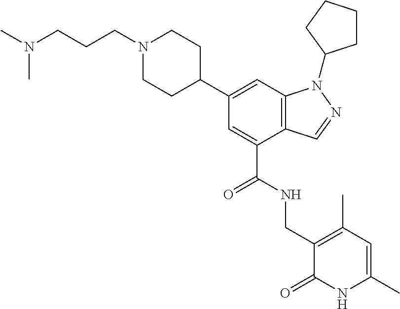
C1(C2=CC3=C(C(C(NCC4=C(C)C=C(C)NC4=O)=O)=C2)C=NN3C2CCCC2)CCN(CCCN(C)C)CC1
